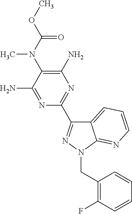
C1(N)=C(N(C(OC)=O)C)C(N)=NC(C2=NN(CC3=C(F)C=CC=C3)C3=NC=CC=C23)=N1
